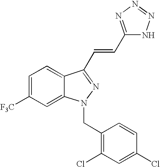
C1=C([F3C])C=C2C(=C1)C(C=CC1=NN=NN1)=NN2CC1=C(Cl)C=C(Cl)C=C1
